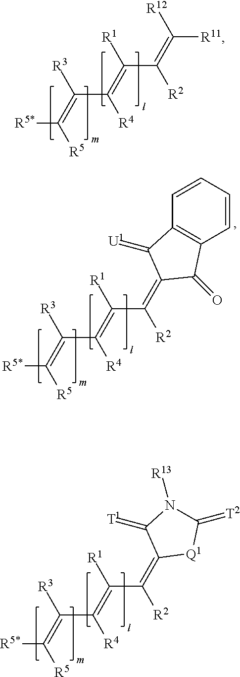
[R5*]C(=C([R3])C([R4])=C([R1])C([R2])=C([R12])[R11])[R5].[R5*]C(=C([R3])C([R4])=C([R1])C([R2])=C1C(=[U1])C2=C(C=CC=C2)C1=O)[R5].[R5*]C(=C([R3])C([R4])=C([R1])C([R2])=C1C(=[T1])N([R13])C(=[T2])[Q1]1)[R5]
